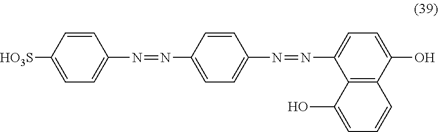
C1=C([HO3S])C=CC(N=NC2=CC=C(N=NC3=CC=C(O)C4=C3C(O)=CC=C4)C=C2)=C1
